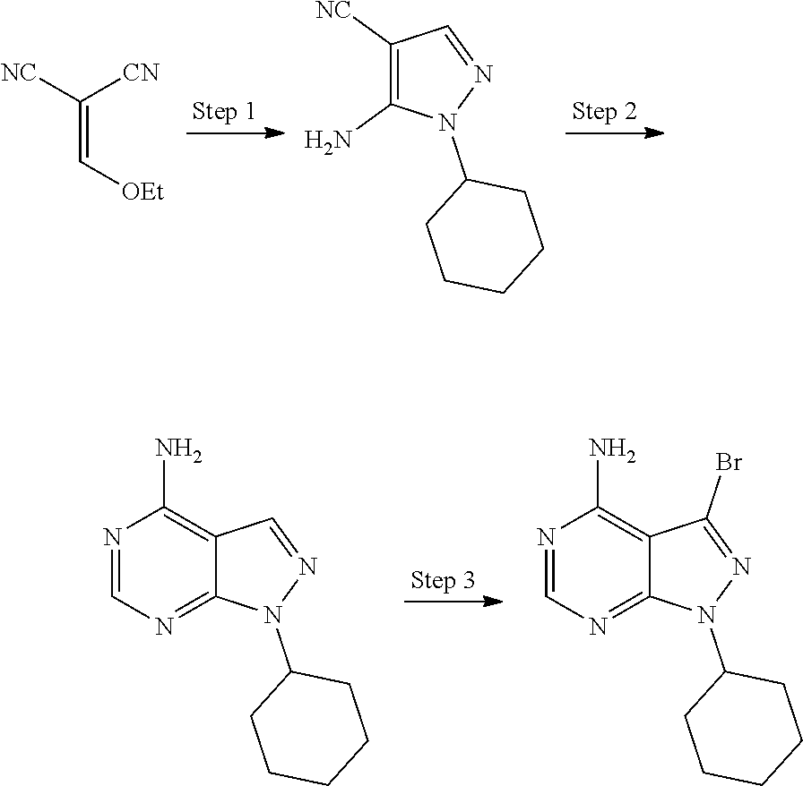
C(=C[OEt])([CN])[NC].C1([NC])=C(N)N(C2CCCCC2)N=C1.C12=C(N)N=CN=C1N(C1CCCCC1)N=C2.C12=C(N)N=CN=C1N(C1CCCCC1)N=C2Br
